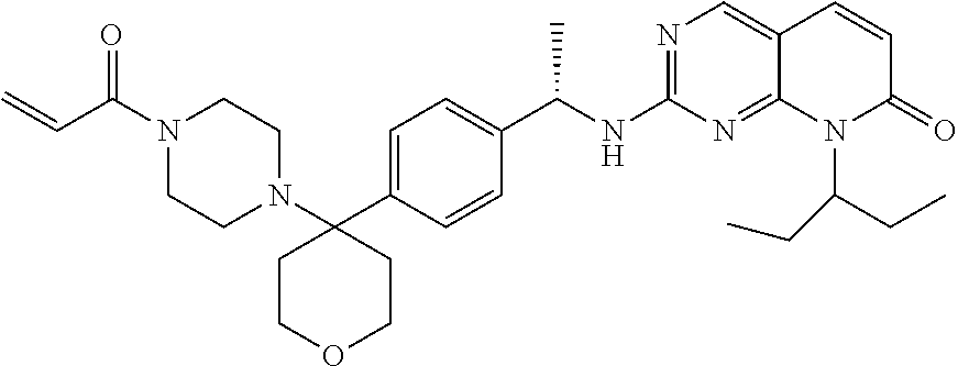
N1(C(C=C)=O)CCN(C2(C3=CC=C(C(NC4=NC=C5C(=N4)N(C(CC)CC)C(=O)C=C5)C)C=C3)CCOCC2)CC1
